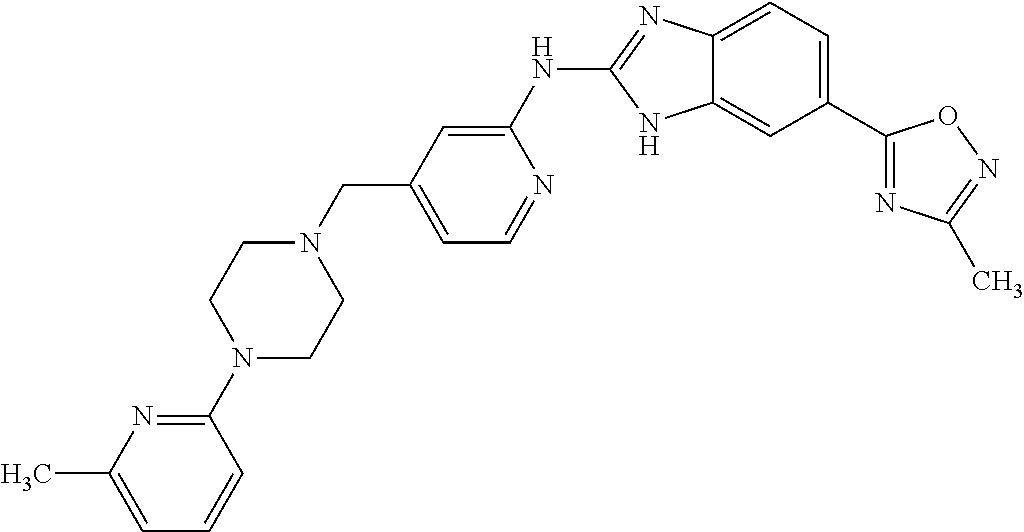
C12=CC=C(C3=NC(C)=NO3)C=C1NC(NC1=CC(CN3CCN(C4=NC(C)=CC=C4)CC3)=CC=N1)=N2
